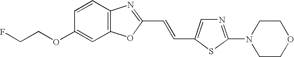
FCCOC1=CC2=C(C=C1)N=C(C=CC1=CN=C(N3CCOCC3)S1)O2
